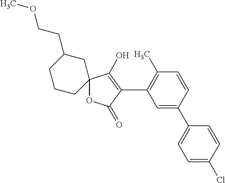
C1=CC(C2=CC=C(Cl)C=C2)=CC(C2=C(O)C3(OC2=O)CC(CCOC)CCC3)=C1C
